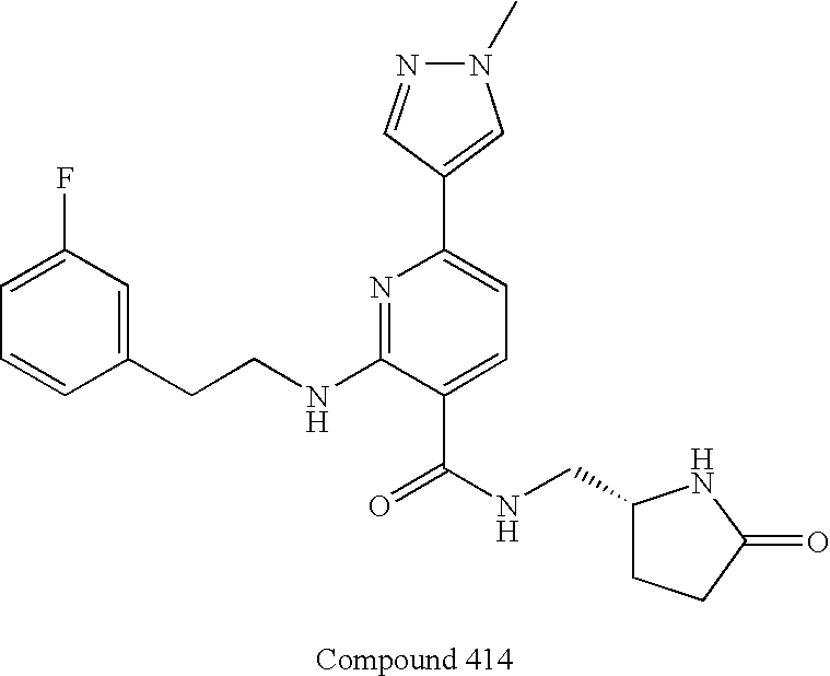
C1=CC(CCNC2=NC(C3=CN(C)N=C3)=CC=C2C(NCC2CCC(=O)N2)=O)=CC(F)=C1
